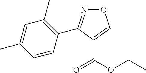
O1N=C(C2=C(C)C=C(C)C=C2)C(C(OCC)=O)=C1
